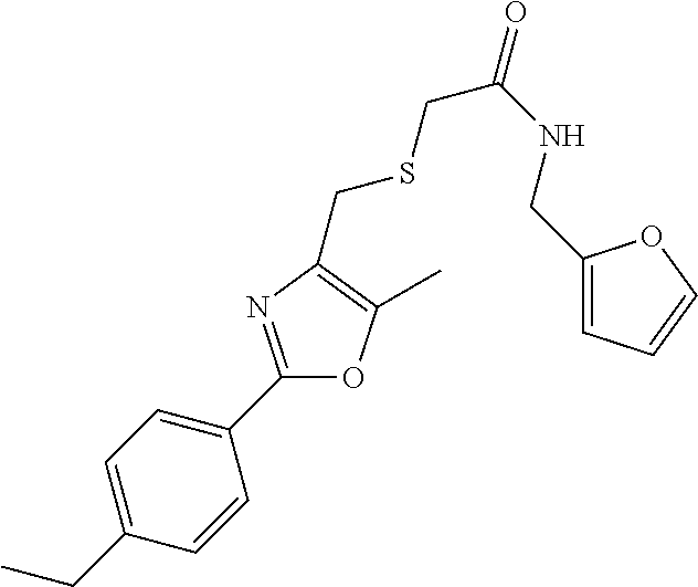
C1=C(CC)C=CC(C2=NC(CSCC(=O)NCC3=CC=CO3)=C(C)O2)=C1
